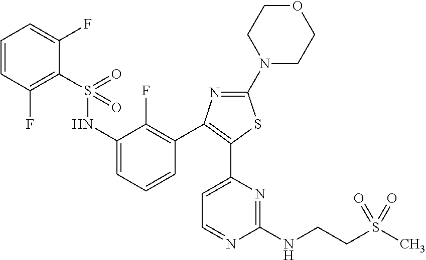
C(CS(C)(=O)=O)NC1=NC(C2=C(C3=C(F)C(NS(=O)(=O)C4=C(F)C=CC=C4F)=CC=C3)N=C(N3CCOCC3)S2)=CC=N1
